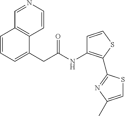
N(C(CC1=CC=CC2=C1C=CN=C2)=O)C1=C(C2=NC(C)=CS2)SC=C1
